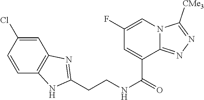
C1=C(Cl)C=CC2=C1N=C(CCNC(=O)C1=CC(F)=CN3C1=NN=C3[CMe3])N2
